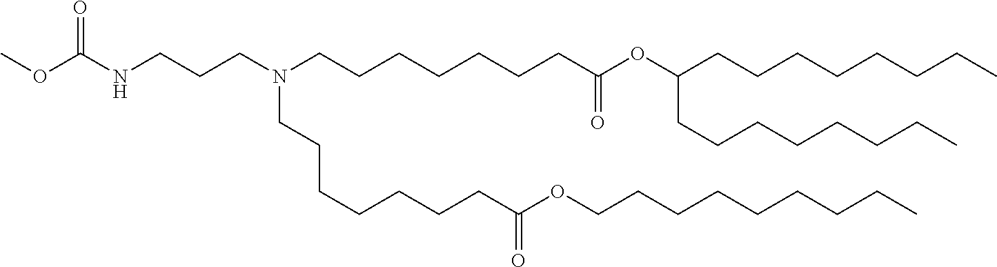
C(CC)CCCCCCOC(CCCCCCCN(CCCNC(OC)=O)CCCCCCCC(=O)OC(CCCCCCCC)CCCCCCCC)=O
